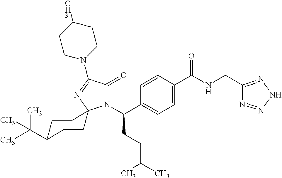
C1=C(C(=O)NCC2=NNN=N2)C=CC(C(N2C(=O)C(N3CCC([CH3])CC3)=NC23CCC(C(C)(C)C)CC3)CCC(C)C)=C1
